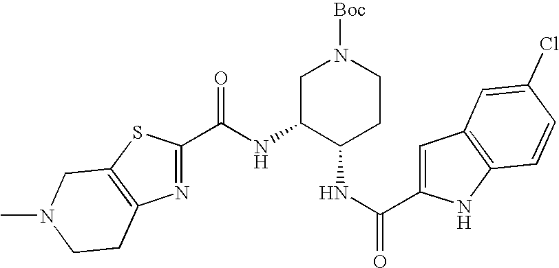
C(C1=NC2=C(S1)CN(C)CC2)(=O)NC1C(NC(C2=CC3=C(N2)C=CC(Cl)=C3)=O)CCN([Boc])C1
